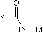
*C(=O)N[Et]
